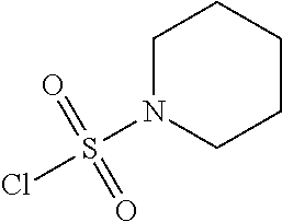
ClS(=O)(=O)N1CCCCC1
